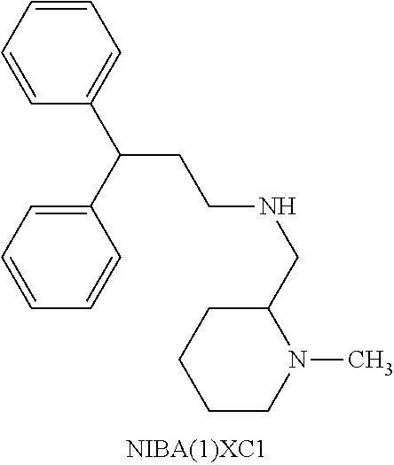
C1=CC=CC(C(C2=CC=CC=C2)CCNCC2CCCCN2C)=C1
